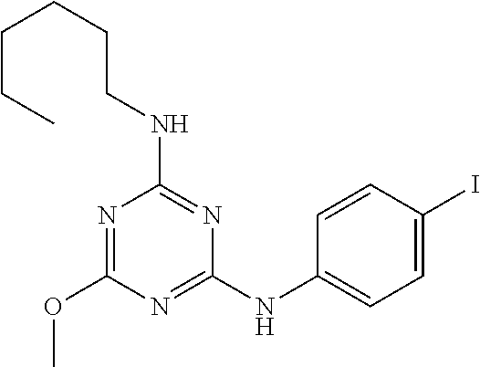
N1=C(NC2=CC=C(I)C=C2)N=C(NCCCCCC)N=C1OC
